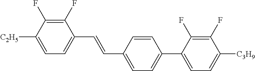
C1(F)=C(F)C([C2H5])=CC=C1C=CC1=CC=C(C2=CC=C([C3H9])C(F)=C2F)C=C1
